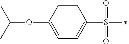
C1=C(OC(C)C)C=CC(S(=O)(=O)C)=C1
